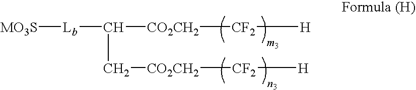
[CO2CH2]([CF2][H])C([Lb][MO3S])C[CO2CH2][CF2][H]
